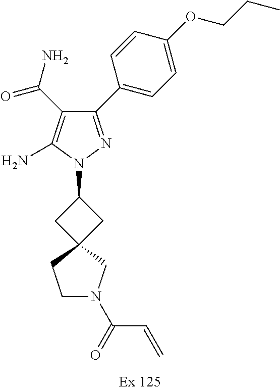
C1(C2=CC=C(OCCC)C=C2)=NN(C2CC3(CN(C(=O)C=C)CC3)C2)C(N)=C1C(N)=O
